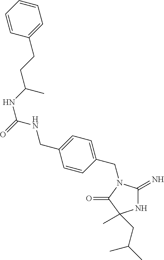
C1=CC(CN2C(=N)NC(C)(CC(C)C)C2=O)=CC=C1CNC(=O)NC(CCC1=CC=CC=C1)C
